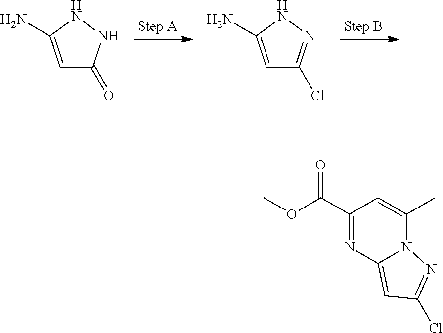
C1=C(N)NNC1=O.C1=C(N)NN=C1Cl.COC(C1=NC2=CC(Cl)=NN2C(C)=C1)=O
